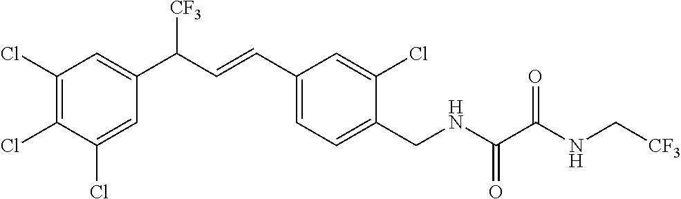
C1(Cl)=CC(C(C=CC2=CC=C(CNC(C(NC[CF3])=O)=O)C(Cl)=C2)[CF3])=CC(Cl)=C1Cl
